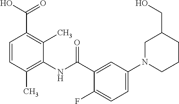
C1=CC(C)=C(NC(=O)C2=CC(N3CCCC(CO)C3)=CC=C2F)C(C)=C1C(O)=O
